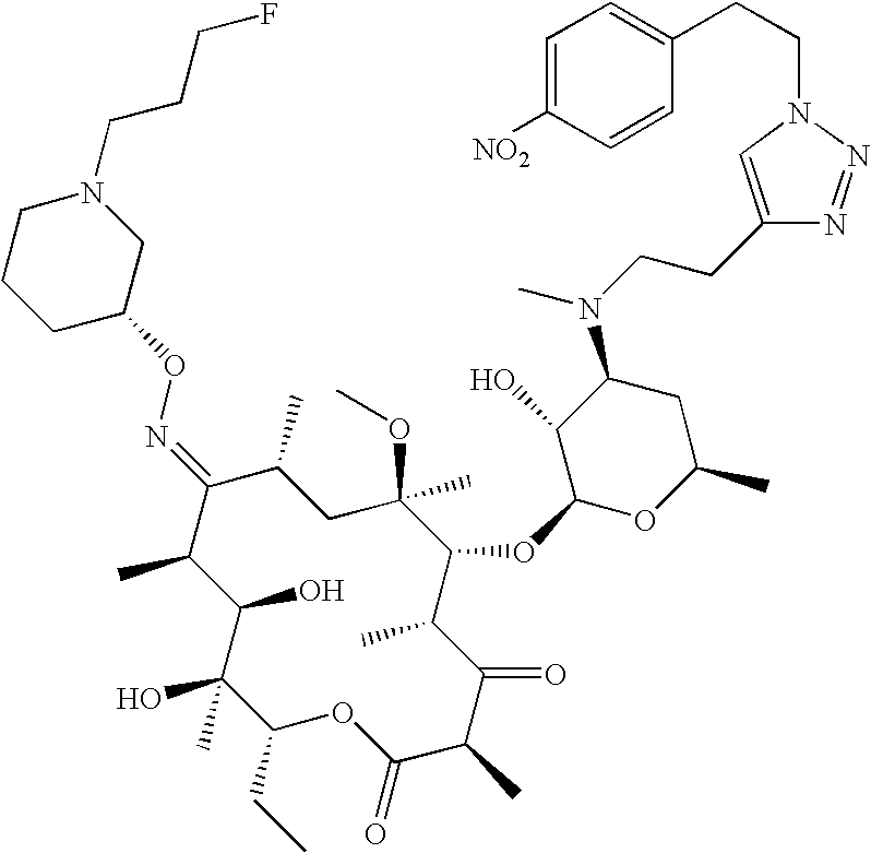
C1(O)C(C)C(=NOC2CN(CCCF)CCC2)C(C)CC(C)(OC)C(OC2OC(C)CC(N(CCC3=CN(CCC4=CC=C([NO2])C=C4)N=N3)C)C2O)C(C)C(=O)C(C)C(=O)OC(CC)C1(O)C
